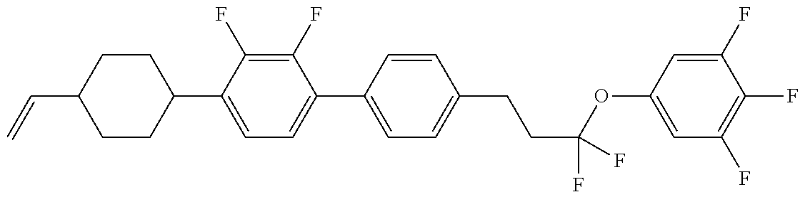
C1CC(C2=CC=C(C3=CC=C(CCC(OC4=CC(F)=C(F)C(F)=C4)(F)F)C=C3)C(F)=C2F)CCC1C=C
